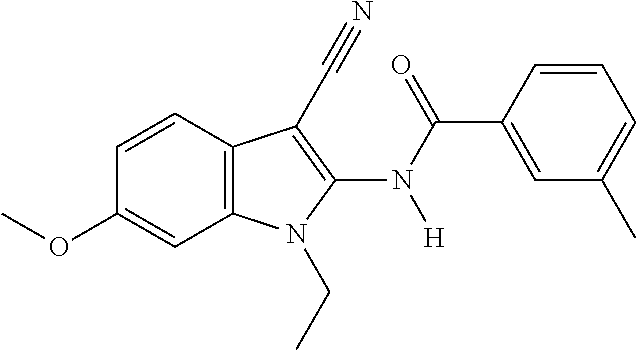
C12=C(C=CC(OC)=C1)C(C#N)=C(N(C(C1=CC(C)=CC=C1)=O)[H])N2CC
